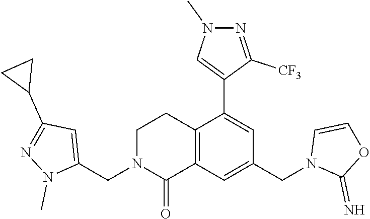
C12=C(C=C(CN3C(=N)OC=C3)C=C1C1=CN(C)N=C1[CF3])C(=O)N(CC1=CC(C3CC3)=NN1C)CC2
